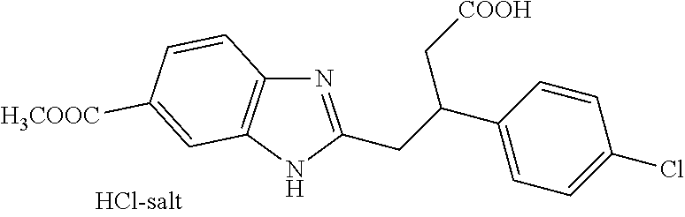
N1=C(CC(C[COOH])C2=CC=C(Cl)C=C2)NC2=C1C=CC([H3COOC])=C2
